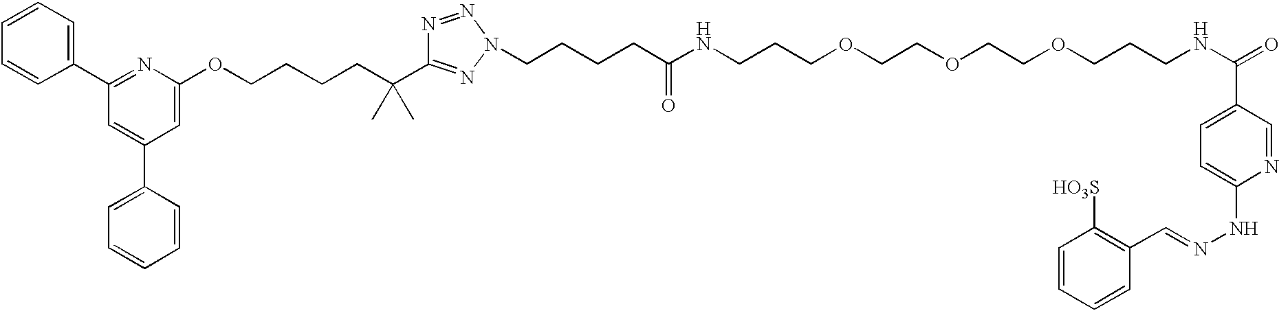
C1=CC=CC(C2=NC(OCCCCC(C)(C)C3=NN(CCCCC(NCCCOCCOCCOCCCNC(=O)C4=CC=C(NN=CC5=C([HO3S])C=CC=C5)N=C4)=O)N=N3)=CC(C3=CC=CC=C3)=C2)=C1
